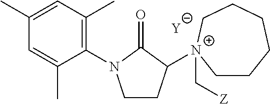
[Y].C1CC([N+]2(C[Z])CCCCCC2)C(=O)N1C1=C(C)C=C(C)C=C1C
